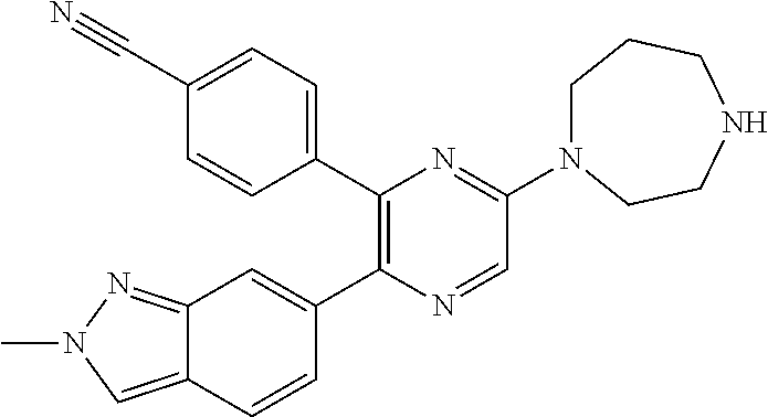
C12=CN(C)N=C1C=C(C1=C(C3=CC=C(C#N)C=C3)N=C(N3CCCNCC3)C=N1)C=C2
